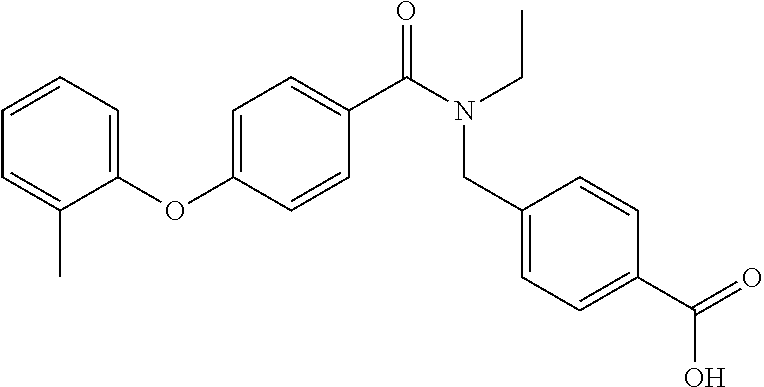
C1=CC=C(OC2=CC=C(C(N(CC3=CC=C(C(=O)O)C=C3)CC)=O)C=C2)C(C)=C1
